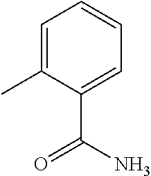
C1=C(C)C(C(=O)N)=CC=C1
